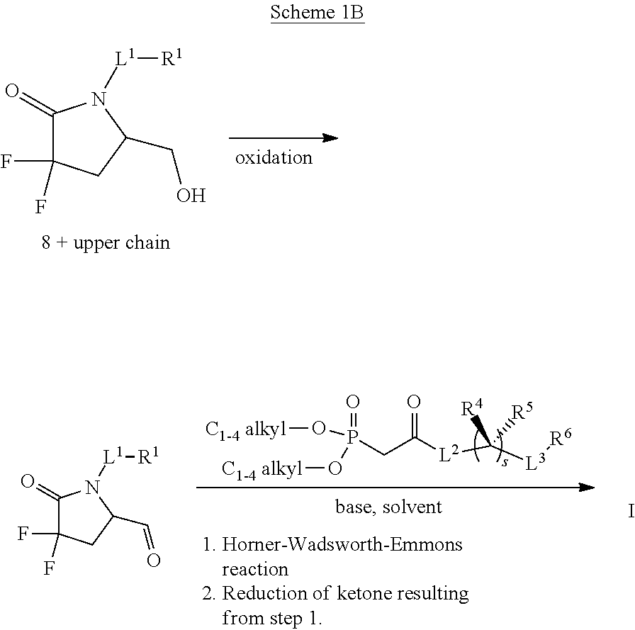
C1(=O)C(F)(F)CC(CO)N1[L1][R1].[C1-4 alkyl]OP(CC([L2]C([L3][R6])([R5])[R4])=O)(=O)O[C1-4 alkyl].C1(=O)C(F)(F)CC(C=O)N1[L1][R1].I
